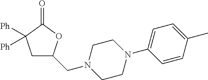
C1C(CN2CCN(C3=CC=C(C)C=C3)CC2)OC(=O)C1([Ph])[Ph]
